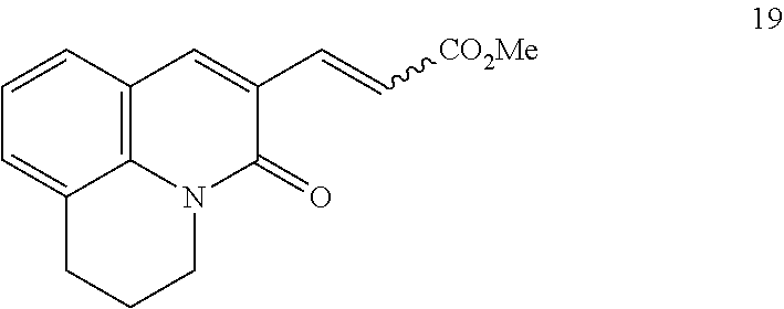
C1=C2C3=C(C=C1)C=C(C=C[CO2Me])C(=O)N3CCC2
